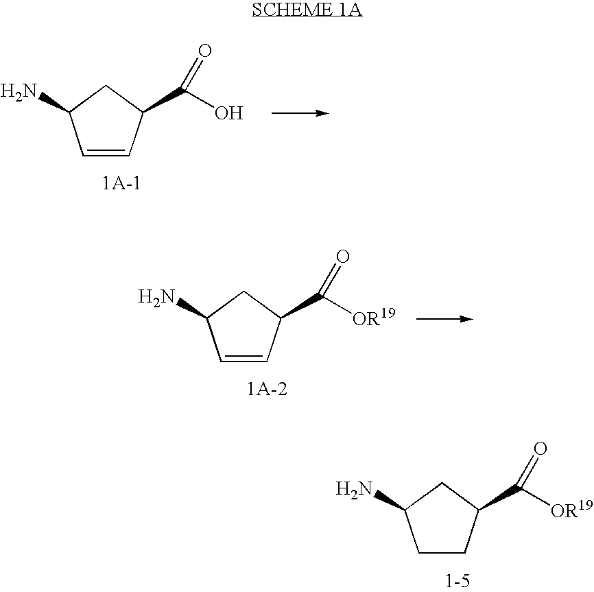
C1C(N)C=CC1C(O)=O.C1C(N)C=CC1C([OR19])=O.C1C(N)CCC1C([OR19])=O
